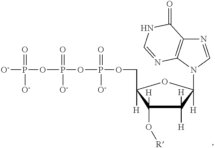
C1([H])([H])C([H])(O[R])C(COP(OP(=O)(OP([O-])(=O)[O-])[O-])(=O)[O-])([H])OC1([H])N1C2=C(N=C1)C(=O)NC=N2
